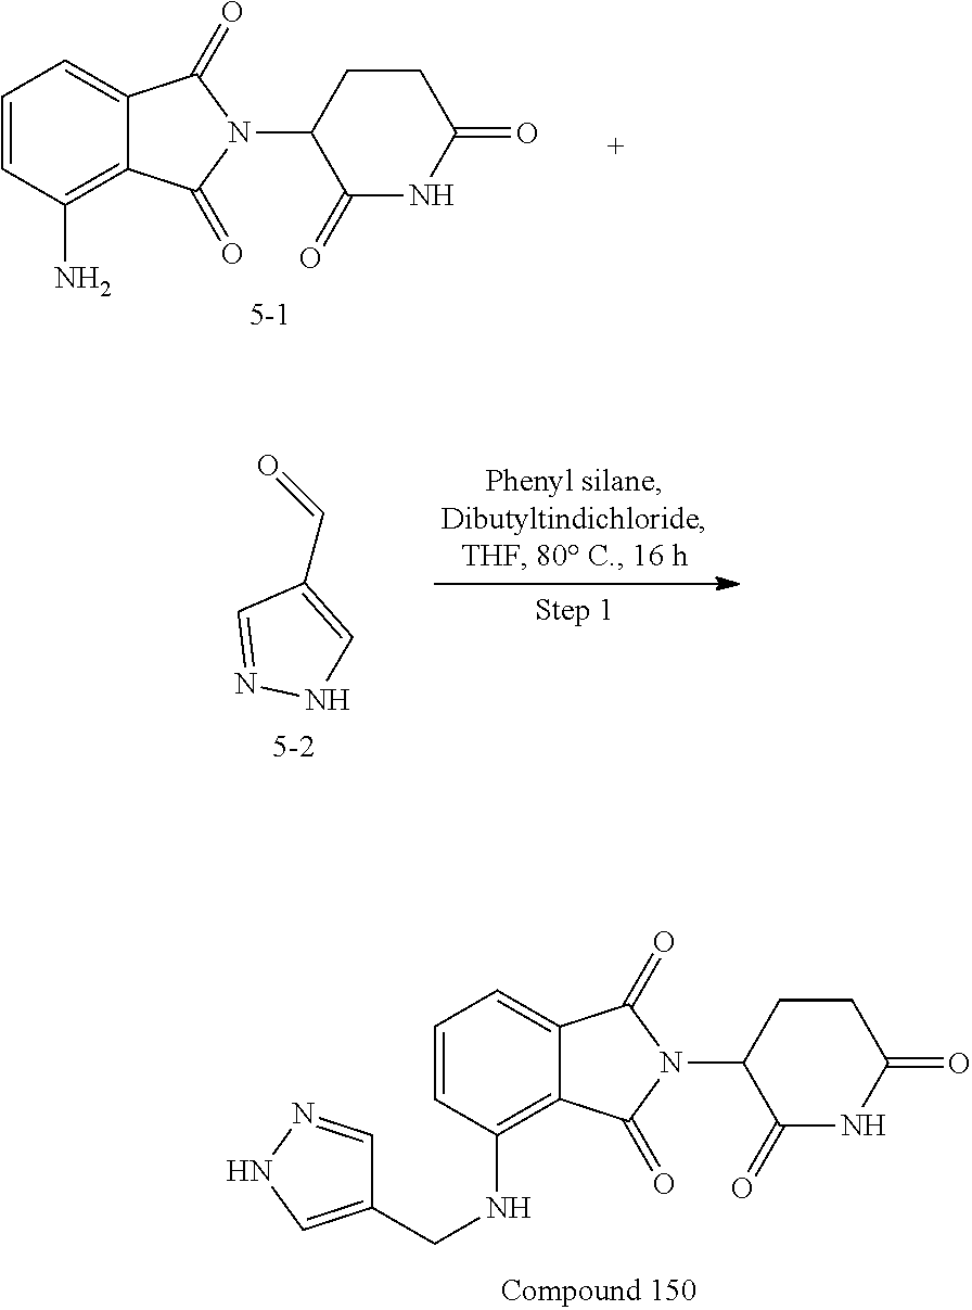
C1=CC(N)=C2C(=C1)C(=O)N(C1C(=O)NC(=O)CC1)C2=O.C1=CC(NCC2=CNN=C2)=C2C(=C1)C(=O)N(C1C(=O)NC(=O)CC1)C2=O.N1=CC(C=O)=CN1
